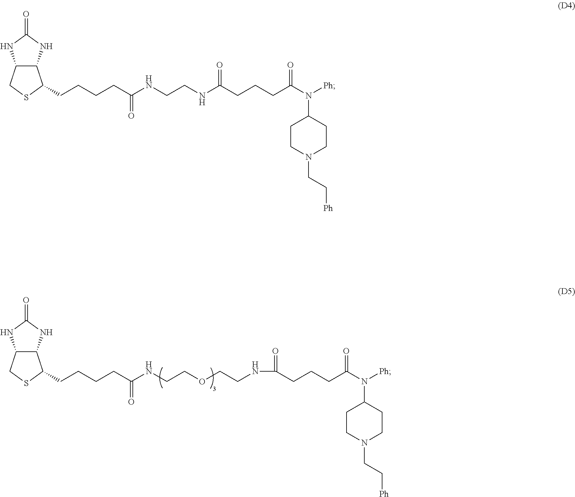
C1(N([Ph])C(=O)CCCC(=O)NCCNC(CCCCC2C3C(NC(=O)N3)CS2)=O)CCN(CC[Ph])CC1.C1(N([Ph])C(=O)CCCC(=O)NCCOCCNC(CCCCC2C3C(NC(=O)N3)CS2)=O)CCN(CC[Ph])CC1
